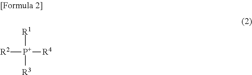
[R1][P+]([R4])([R2])[R3]
